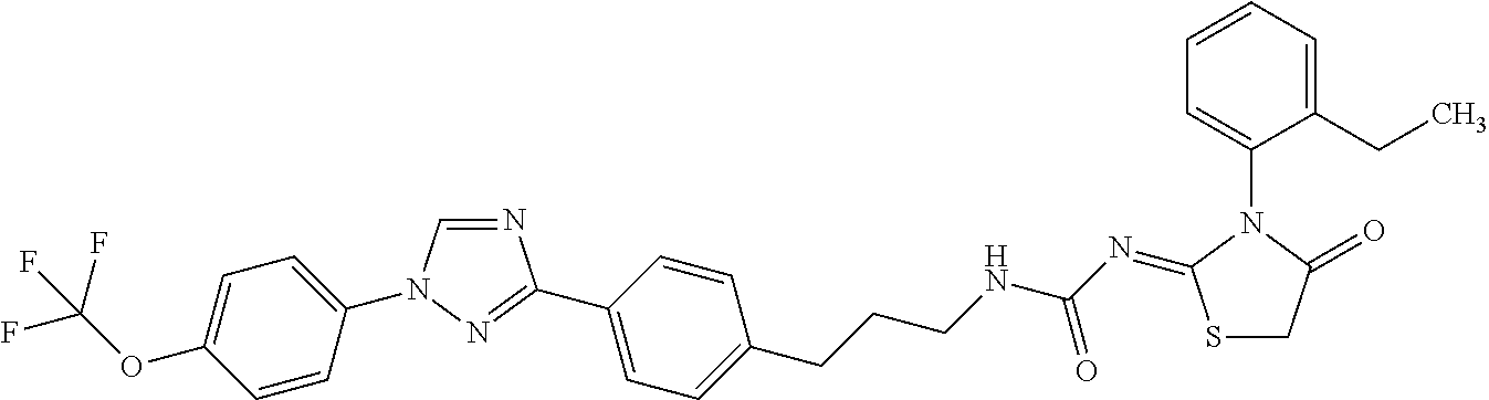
N1=CN(C2=CC=C(OC(F)(F)F)C=C2)N=C1C1=CC=C(CCCNC(N=C2SCC(=O)N2C2=CC=CC=C2CC)=O)C=C1
